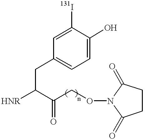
C1=C(O)C([131I])=CC(CC([HNR])C(CON2C(=O)CCC2=O)=O)=C1
